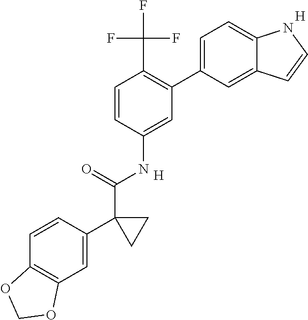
C1=C(C2=C(C(F)(F)F)C=CC(NC(=O)C3(C4=CC5=C(C=C4)OCO5)CC3)=C2)C=C2C(=C1)NC=C2.[H].[H]
